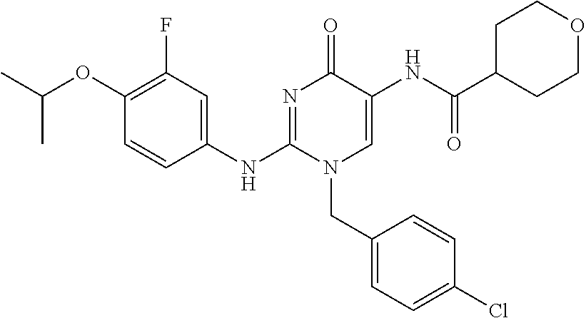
C1(OC(C)C)=C(F)C=C(NC2=NC(=O)C(NC(C3CCOCC3)=O)=CN2CC2=CC=C(Cl)C=C2)C=C1
